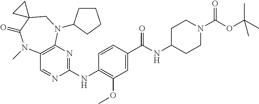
C1=CC(NC2=NC3=C(C=N2)N(C)C(=O)C2(CN3C3CCCC3)CC2)=C(OC)C=C1C(NC1CCN(C(OC(C)(C)C)=O)CC1)=O
